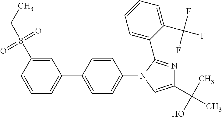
C1(S(CC)(=O)=O)=CC(C2=CC=C(N3C(C4=CC=CC=C4C(F)(F)F)=NC(C(C)(O)C)=C3)C=C2)=CC=C1
